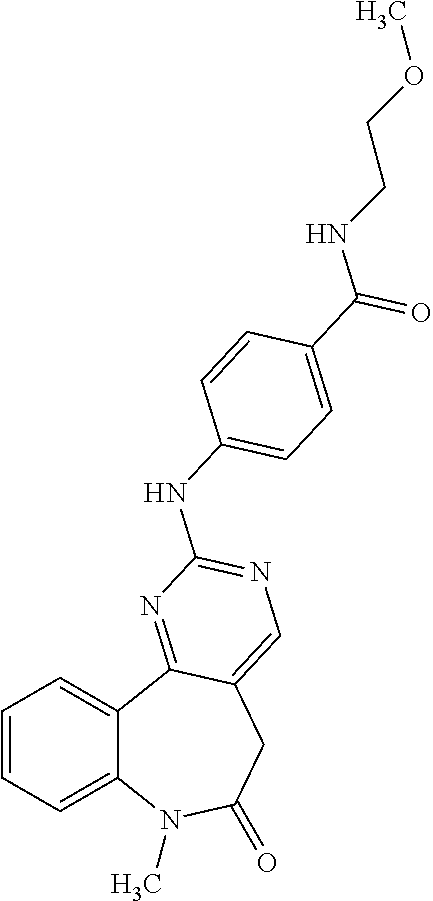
C1=CC=C2C(=C1)C1=NC(NC3=CC=C(C(=O)NCCOC)C=C3)=NC=C1CC(=O)N2C
